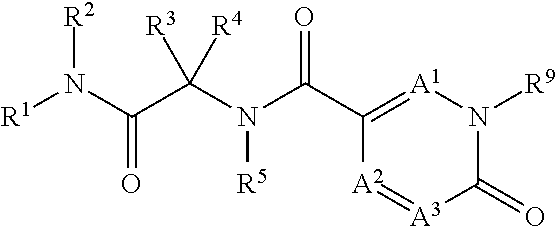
[R1]N(C(C(N(C(C1=[A1]N([R9])C(=O)[A3]=[A2]1)=O)[R5])([R3])[R4])=O)[R2]
